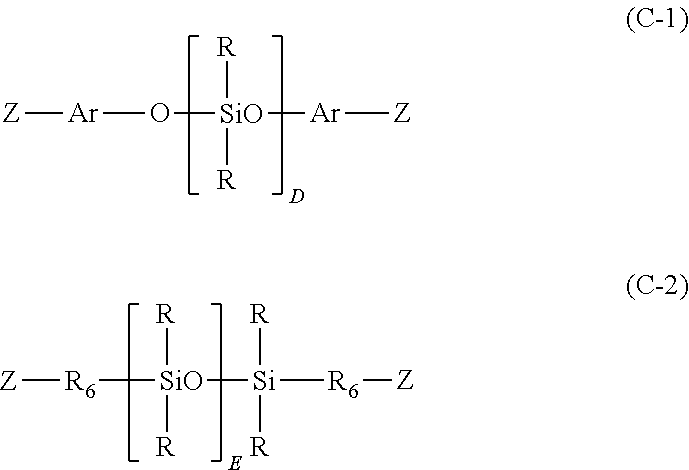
[Z][Ar]O[SiO]([Ar][Z])([R])[R].[SiO]([Si]([R6][Z])([R])[R])([R])([R])[R6][Z]
